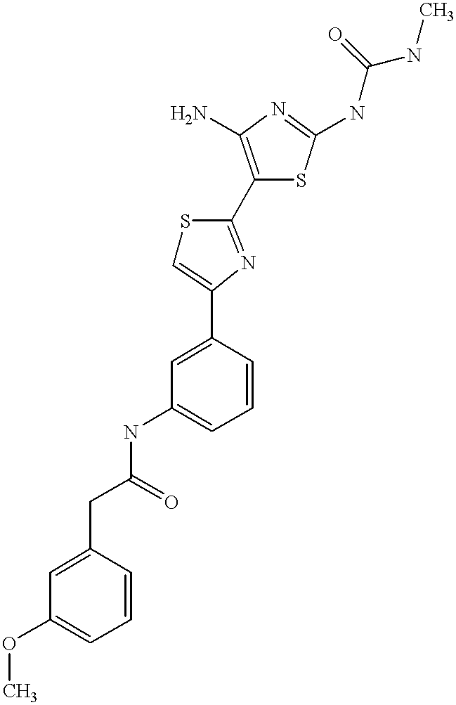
C(C(=O)NC1=CC=CC(C2=CSC(C3=C(N)N=C(NC(NC)=O)S3)=N2)=C1)C1=CC(OC)=CC=C1
